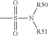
O=S(C)(N([R50])[R51])=O
